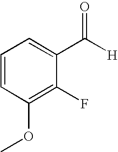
C1=CC(OC)=C(F)C(C([H])=O)=C1
